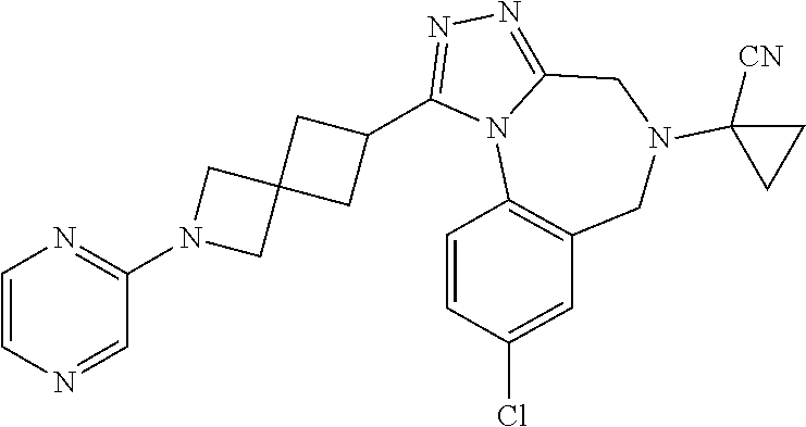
C1=CN=CC(N2CC3(C2)CC(C2=NN=C4N2C2=C(CN(C5([CN])CC5)C4)C=C(Cl)C=C2)C3)=N1
